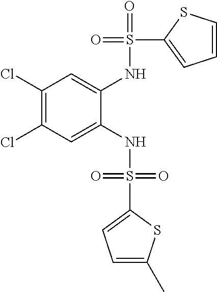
C1(Cl)=C(Cl)C=C(NS(=O)(=O)C2=CC=C(C)S2)C(NS(=O)(C2=CC=CS2)=O)=C1
